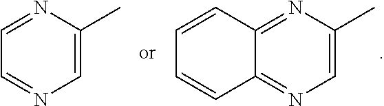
C1=NC(C)=CN=C1.C12=NC(C)=CN=C1C=CC=C2
